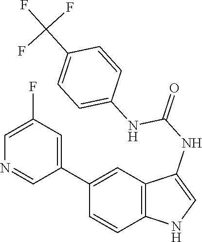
C12=C(C=C(C3=CC(F)=CN=C3)C=C1)C(NC(=O)NC1=CC=C(C(F)(F)F)C=C1)=CN2
